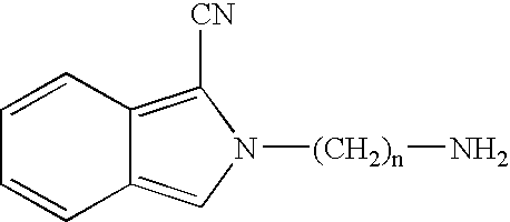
C1=CC2=C([CN])N([(CH2)n]N)C=C2C=C1
